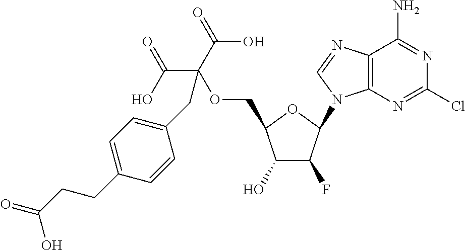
C1(O)C(F)C(N2C3=C(N=C2)C(N)=NC(Cl)=N3)OC1COC(C(O)=O)(C(=O)O)CC1=CC=C(CCC(=O)O)C=C1
